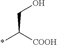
C(CO)([COOH])*
